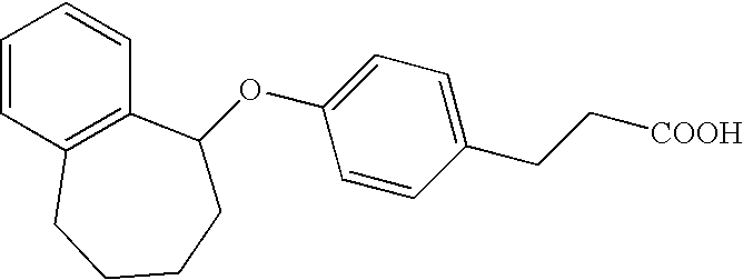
O(C1=CC=C(CC[COOH])C=C1)C1C2=C(C=CC=C2)CCCC1
